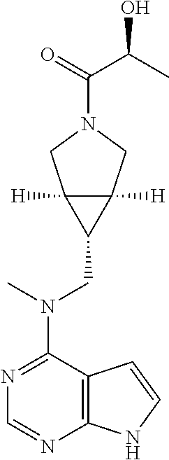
C12=C(N=CN=C1N(C)CC1C3([H])C1([H])CN(C(=O)C(O)C)C3)NC=C2
